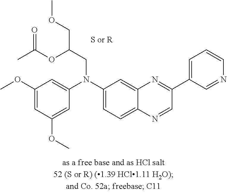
C1(OC)=CC(OC)=CC(N(C2=CC=C3C(=C2)N=C(C2=CC=CN=C2)C=N3)CC(COC)OC(C)=O)=C1
